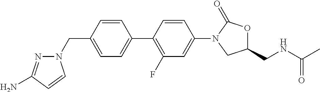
C1=C(CN2N=C(N)C=C2)C=CC(C2=C(F)C=C(N3CC(CNC(C)=O)OC3=O)C=C2)=C1
